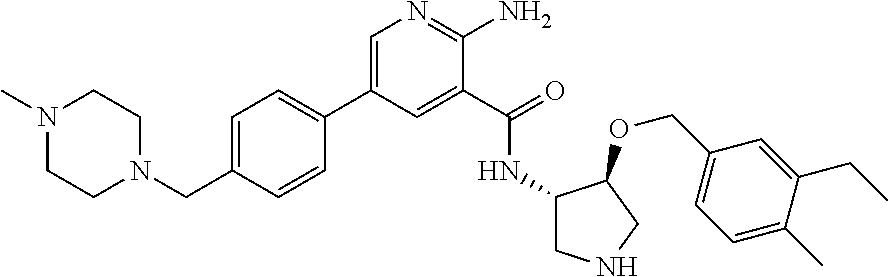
C1(C2=CC=C(CN3CCN(C)CC3)C=C2)=CN=C(N)C(C(=O)NC2CNCC2OCC2=CC=C(C)C(CC)=C2)=C1
